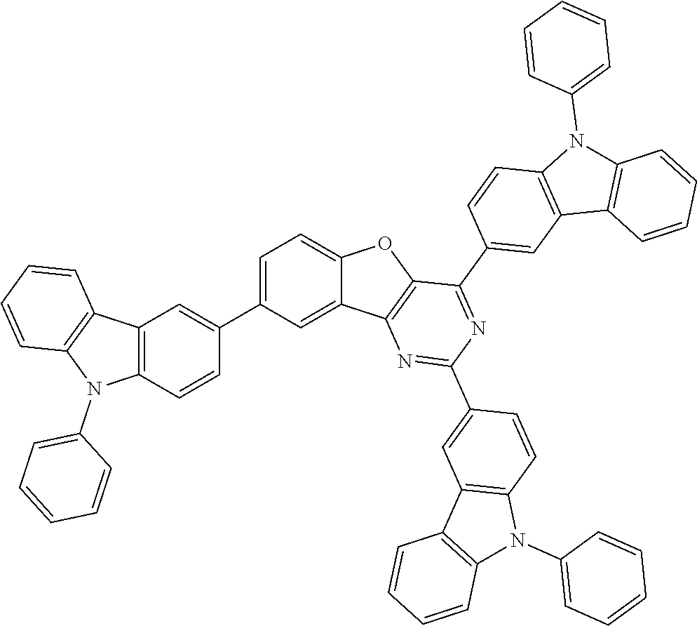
C1=C(C2=CC3=C(C=C2)N(C2=CC=CC=C2)C2=C3C=CC=C2)C=C2C(=C1)OC1=C2N=C(C2=CC3=C(C=C2)N(C2=CC=CC=C2)C2=C3C=CC=C2)N=C1C1=CC2=C(C=C1)N(C1=CC=CC=C1)C1=C2C=CC=C1
